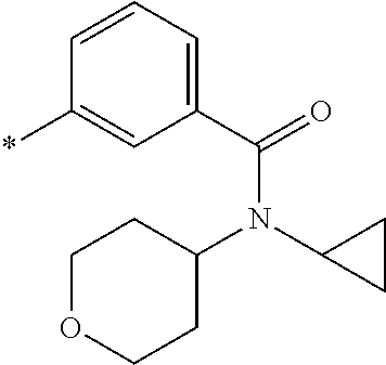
*C1=CC(C(=O)N(C2CC2)C2CCOCC2)=CC=C1
